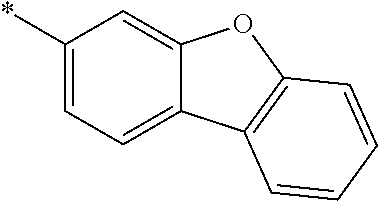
C1=C(*)C=C2C(=C1)C1=C(O2)C=CC=C1
